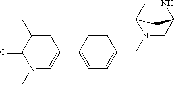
O=C1C(C)=CC(C2=CC=C(CN3C4CNC(C3)C4)C=C2)=CN1C
